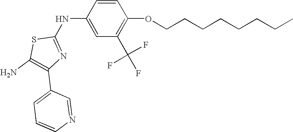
C1=CC(NC2=NC(C3=CC=CN=C3)=C(N)S2)=CC(C(F)(F)F)=C1OCCCCCCCC
